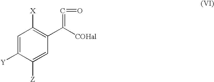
C1=C([Y])C([Z])=CC(C([COHal])=C=O)=C1[X]
